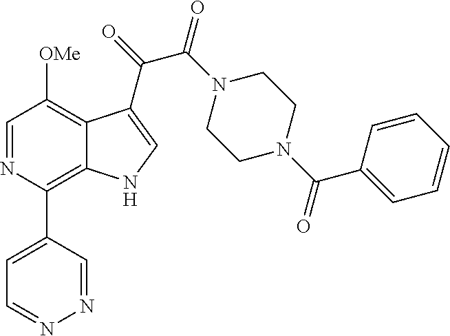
C1=NN=CC(C2=C3C(=C([OMe])C=N2)C(C(=O)C(N2CCN(C(C4=CC=CC=C4)=O)CC2)=O)=CN3)=C1
